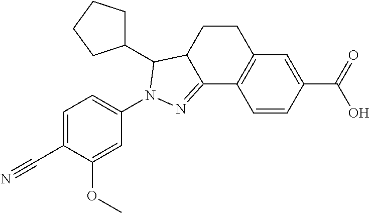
C12=C(C=C(C(=O)O)C=C1)CCC1C2=NN(C2=CC=C(C#N)C(OC)=C2)C1C1CCCC1
